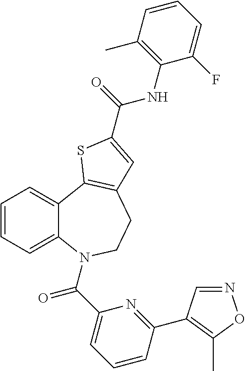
N1=CC(C2=NC(C(=O)N3C4=CC=CC=C4C4=C(CC3)C=C(C(NC3=C(C)C=CC=C3F)=O)S4)=CC=C2)=C(C)O1
